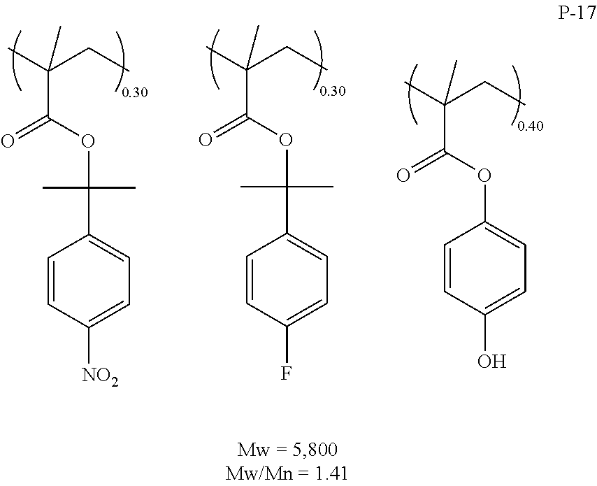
O(C(C(C)(C)CC)=O)C1=CC=C(O)C=C1.C1=CC([NO2])=CC=C1C(C)(C)OC(C(C)(C)CC)=O.C1=CC(F)=CC=C1C(C)(C)OC(C(C)(C)CC)=O
